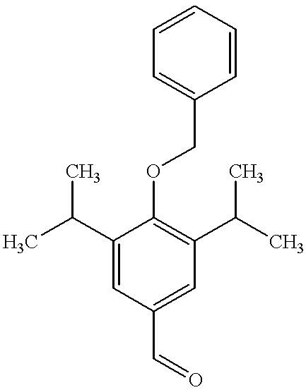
C1(C(C)C)=CC(C=O)=CC(C(C)C)=C1OCC1=CC=CC=C1
